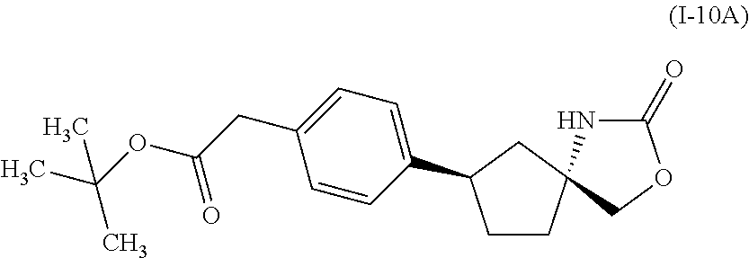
C1=CC(C2CCC3(C2)NC(=O)OC3)=CC=C1CC(OC(C)(C)C)=O
